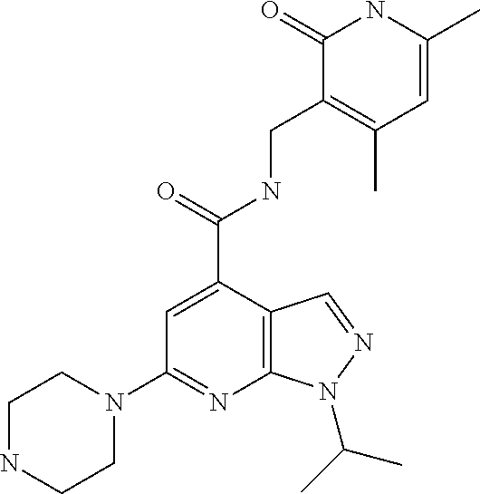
N1CCN(C2=NC3=C(C(C(=O)NCC4=C(C)C=C(C)NC4=O)=C2)C=NN3C(C)C)CC1
